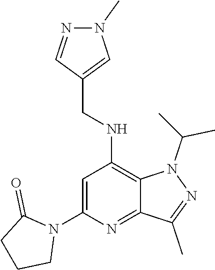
N(C1=C2N(C(C)C)N=C(C)C2=NC(N2C(=O)CCC2)=C1)CC1=CN(C)N=C1
